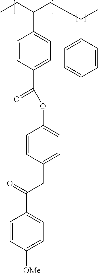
C1=CC(C(=O)OC2=CC=C(CC(=O)C3=CC=C([OMe])C=C3)C=C2)=CC=C1C(CC(C1=CC=CC=C1)C)CC
